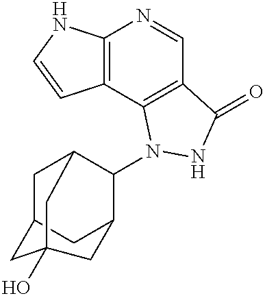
C12=C(C3=C(C=N1)C(=O)NN3C1C3CC4CC1CC(O)(C4)C3)C=CN2
